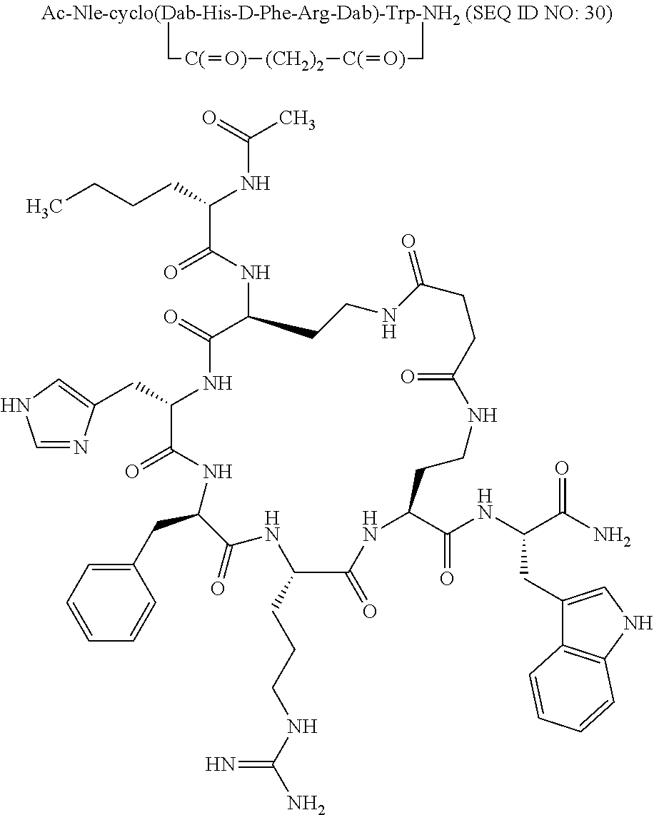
C([C(]=[O)][(CH2)2][C(]=[O)]CC)C.C(C1NC(=O)C(NC(C(CCCC)NC(C)=O)=O)CCNC(=O)CCC(=O)NCCC(C(NC(C(N)=O)CC2=CNC3=C2C=CC=C3)=O)NC(=O)C(CCCNC(N)=N)NC(=O)C(CC2=CC=CC=C2)NC1=O)C1=CNC=N1
